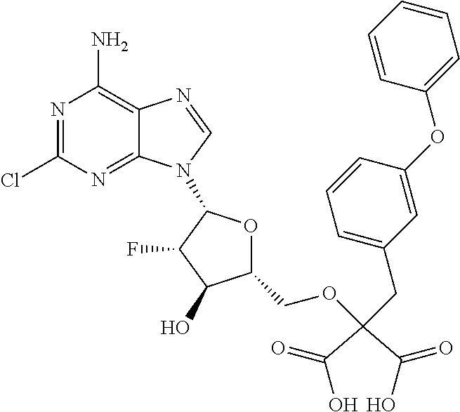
N1=C(Cl)N=C2C(=C1N)N=CN2C1OC(COC(C(O)=O)(C(=O)O)CC2=CC=CC(OC3=CC=CC=C3)=C2)C(O)C1F
